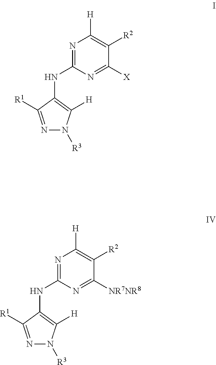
N1=C(NC2=C([H])N([R3])N=C2[R1])N=C([X])C([R2])=C1[H].N1=C(NC2=C([H])N([R3])N=C2[R1])N=C([NR7NR8])C([R2])=C1[H]
